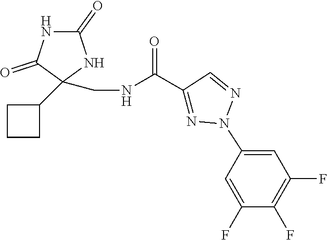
C1(=O)NC(=O)C(C2CCC2)(CNC(C2=NN(C3=CC(F)=C(F)C(F)=C3)N=C2)=O)N1
